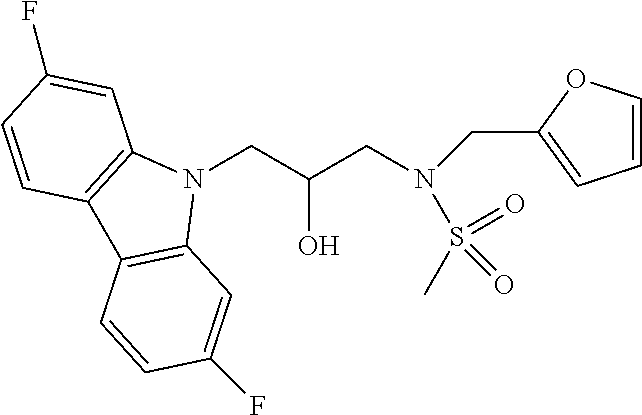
N1(CC(CN(CC2=CC=CO2)S(C)(=O)=O)O)C2=C(C3=C1C=C(F)C=C3)C=CC(F)=C2
